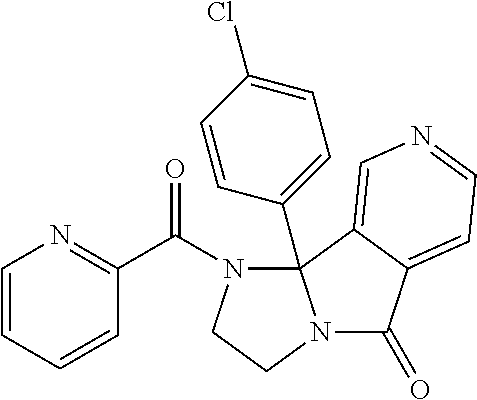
C1=CC(C(N2CCN3C(=O)C4=CC=NC=C4C23C2=CC=C(Cl)C=C2)=O)=NC=C1
